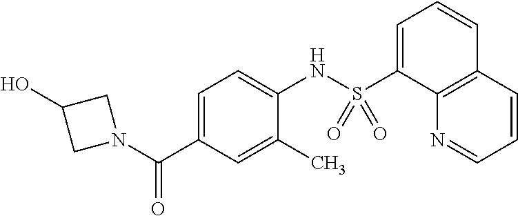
OC1CN(C(C2=CC=C(NS(C3=CC=CC4=C3N=CC=C4)(=O)=O)C(C)=C2)=O)C1
